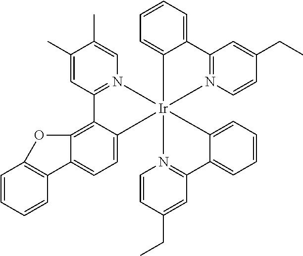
C12=C3C(=CC=C1C1=C(C=CC=C1)O2)[Ir]12(N4=C3C=C(C)C(C)=C4)(C3=CC=CC=C3C3=N1C=CC(CC)=C3)N1=C(C=C(CC)C=C1)C1=CC=CC=C12
